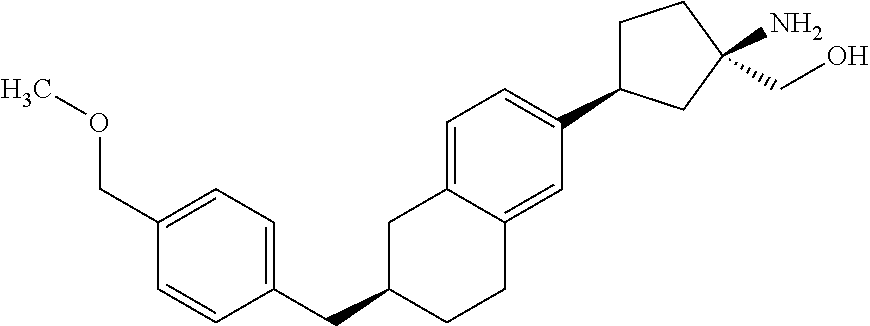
C1C(C2=CC=C3C(=C2)CCC(CC2=CC=C(COC)C=C2)C3)CC(N)(CO)C1
